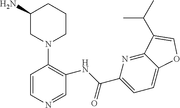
C1(N)CN(C2=C(NC(C3=CC=C4C(=N3)C(C(C)C)=CO4)=O)C=NC=C2)CCC1
